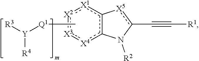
[X4]1c2c([X1]:[X2]:[X3]:1)-[X5]c(C#C[R1])N2[R2].C[Q1][Y]([R3])[R4]
